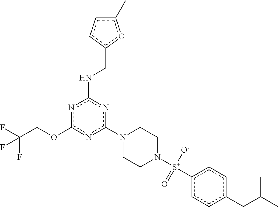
c1(N2CCN([S+](c3ccc(CC(C)C)cc3)([O-])=O)CC2)nc(NCc2oc(C)cc2)nc(OCC(F)(F)F)n1
